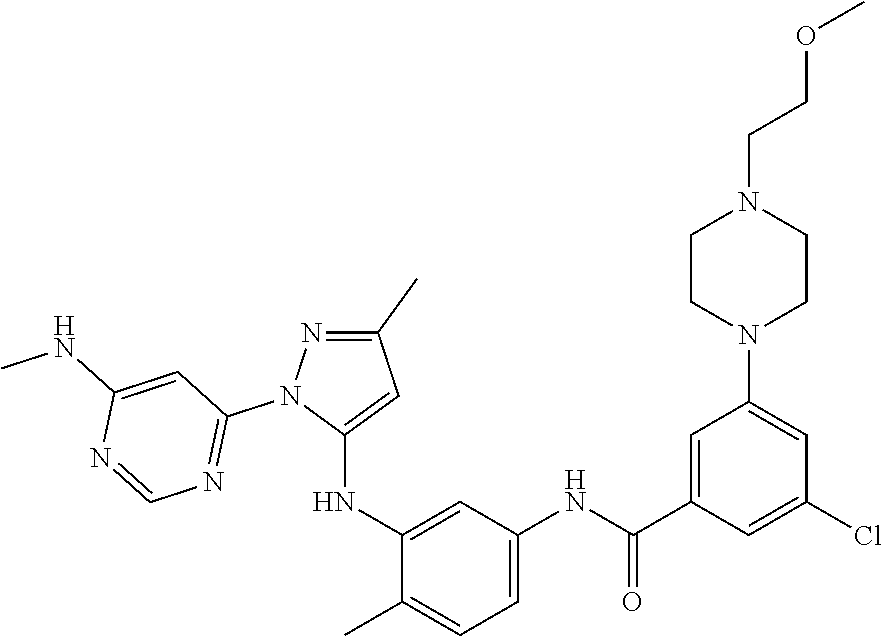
C1(C)=NN(C2=NC=NC(NC)=C2)C(NC2=CC(NC(C3=CC(N4CCN(CCOC)CC4)=CC(Cl)=C3)=O)=CC=C2C)=C1
